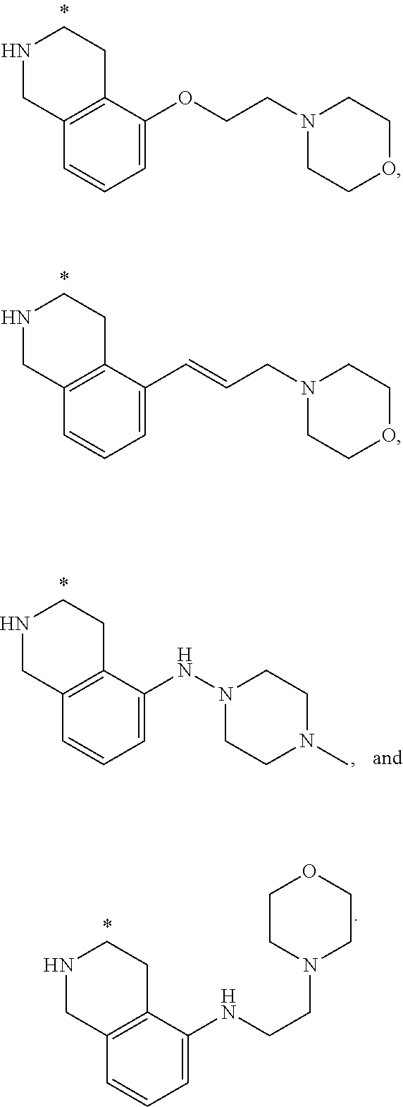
N1CC2=C(CC1)C(OCCN1CCOCC1)=CC=C2.N1CC2=C(CC1)C(C=CCN1CCOCC1)=CC=C2.N1CC2=C(CC1)C(NN1CCN(C)CC1)=CC=C2.N1CC2=C(CC1)C(NCCN1CCOCC1)=CC=C2
